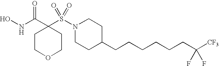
ONC(C1(S(N2CCC(CCCCCCC([CF3])(F)F)CC2)(=O)=O)CCOCC1)=O
